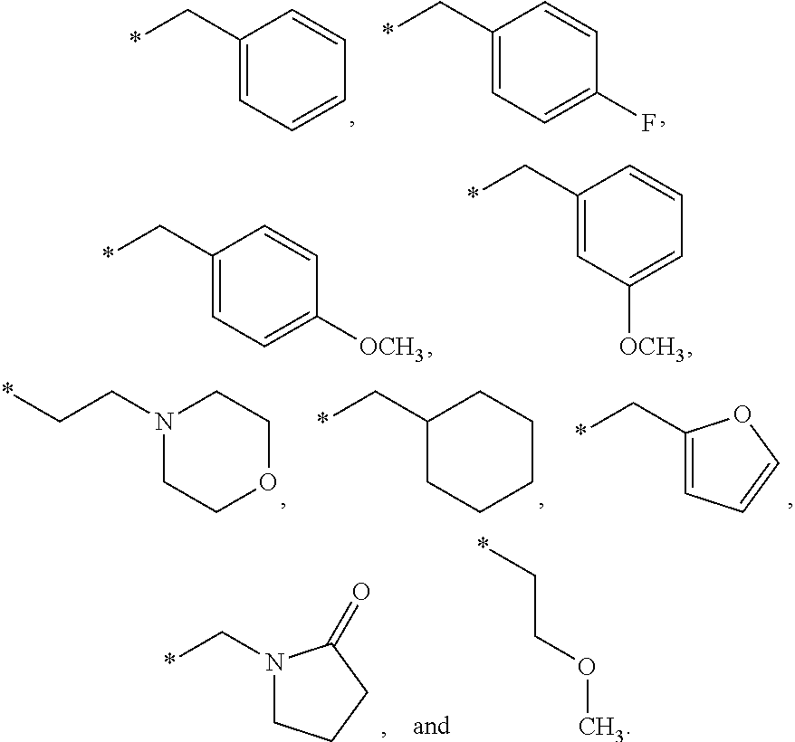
C1(C*)=CC=CC=C1.C1(C*)=CC=C(F)C=C1.C1(C*)=CC=C([OCH3])C=C1.C1(C*)=CC([OCH3])=CC=C1.N1(C*)CCCC1=O.*CCOC.N1(CC*)CCOCC1.C1(C*)=CC=CO1.C1(C*)CCCCC1
